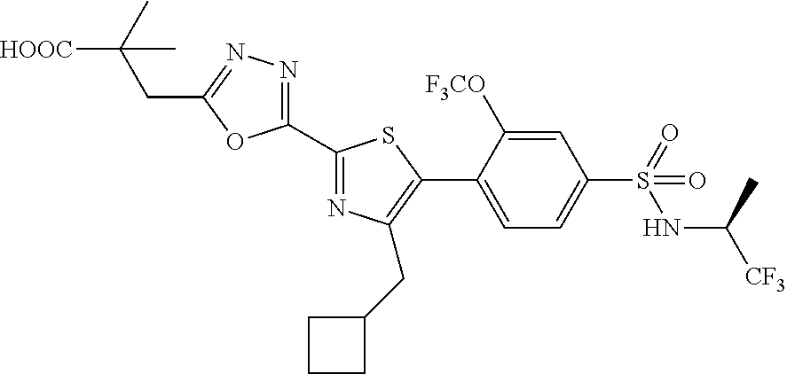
C1(C2=NC(CC3CCC3)=C(C3=CC=C(S(NC([CF3])C)(=O)=O)C=C3[F3CO])S2)=NN=C(CC(C)([HOOC])C)O1
